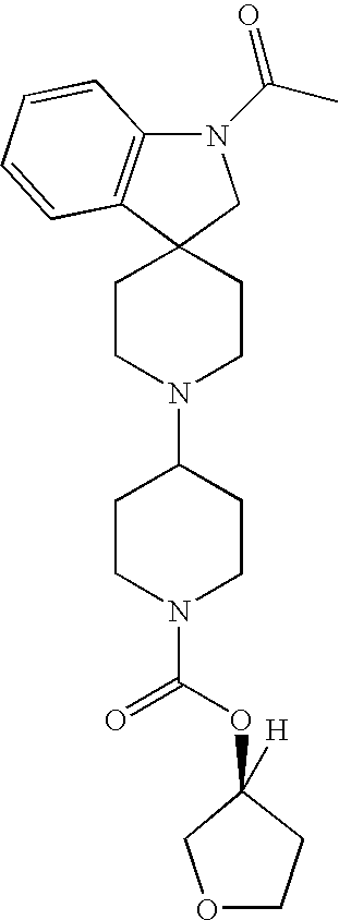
C12(CCN(C3CCN(C(OC4([H])CCOC4)=O)CC3)CC1)C1=C(N(C(C)=O)C2)C=CC=C1
